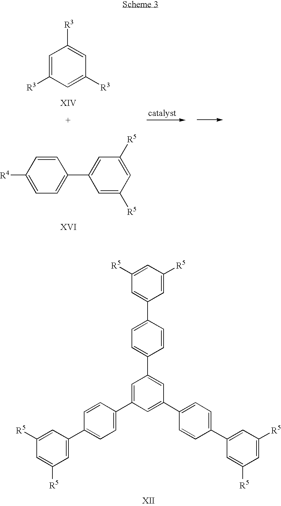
C1([R5])=CC([R5])=CC(C2=CC=C(C3=CC(C4=CC=C(C5=CC([R5])=CC([R5])=C5)C=C4)=CC(C4=CC=C(C5=CC([R5])=CC([R5])=C5)C=C4)=C3)C=C2)=C1.C1([R3])=CC([R3])=CC([R3])=C1.C1=C([R4])C=CC(C2=CC([R5])=CC([R5])=C2)=C1
